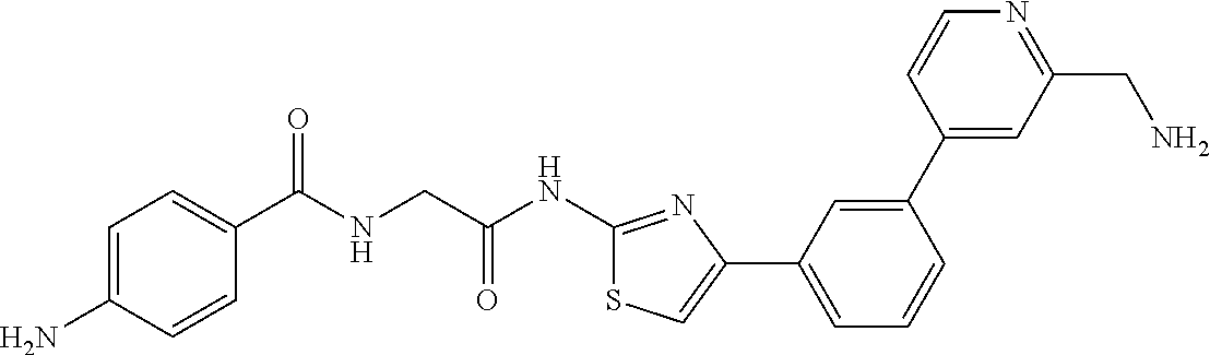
C1=C(N)C=CC(C(NCC(NC2=NC(C3=CC=CC(C4=CC(CN)=NC=C4)=C3)=CS2)=O)=O)=C1
